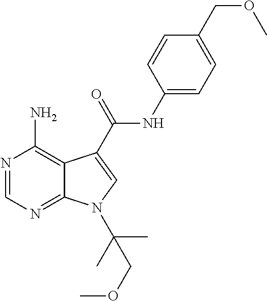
N1=CN=C2C(=C1N)C(C(NC1=CC=C(COC)C=C1)=O)=CN2C(C)(C)COC
